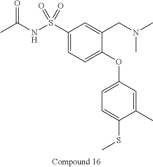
C1(S(NC(C)=O)(=O)=O)=CC=C(OC2=CC=C(SC)C(C)=C2)C(CN(C)C)=C1
